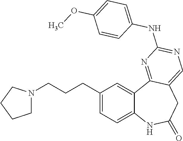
C1(CCCN2CCCC2)=CC=C2C(=C1)C1=NC(NC3=CC=C(OC)C=C3)=NC=C1CC(=O)N2
